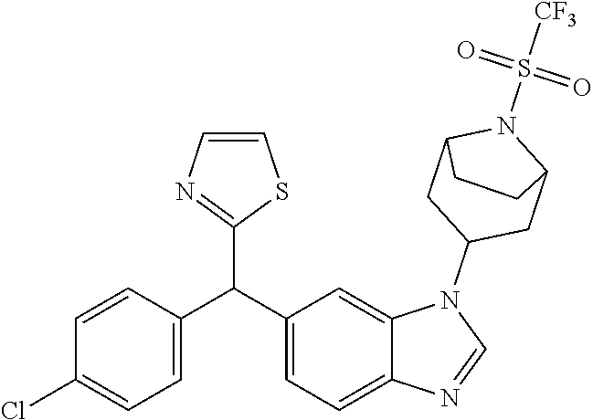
C1(C(C2=CC=C3C(=C2)N(C2CC4N(S(=O)([CF3])=O)C(C2)CC4)C=N3)C2=NC=CS2)=CC=C(Cl)C=C1
